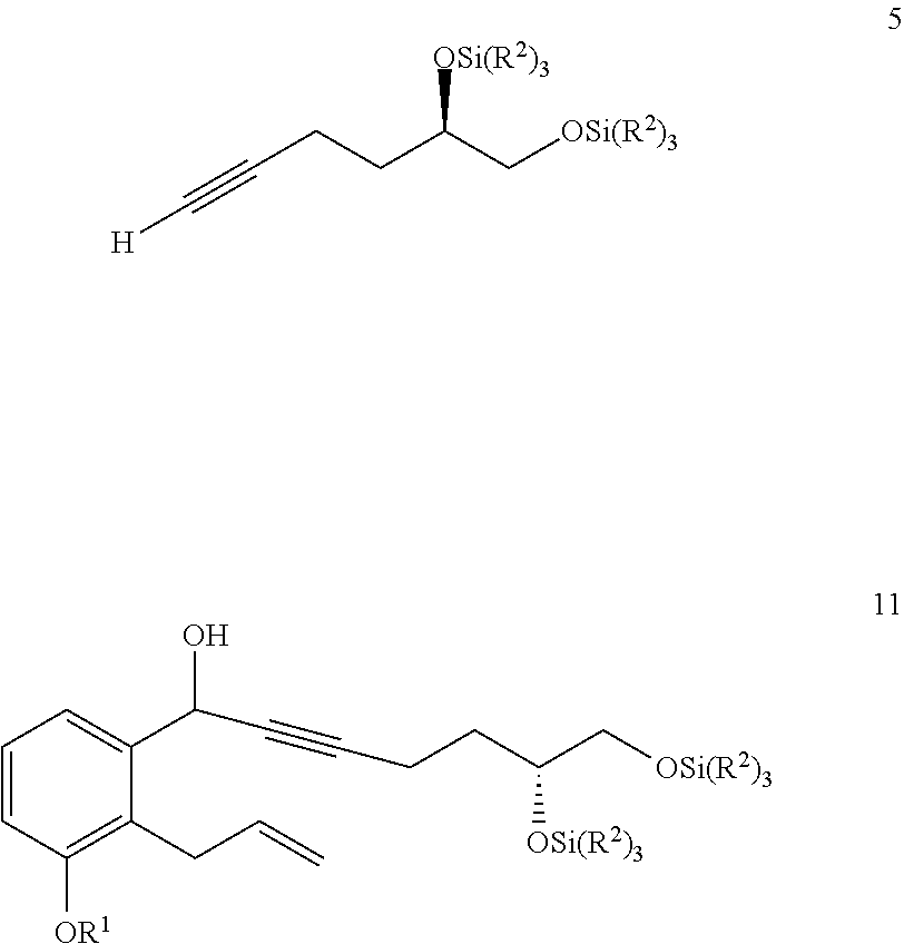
C1=CC([OR1])=C(CC=C)C(C(C#CCCC(C[OSi(R2)3])[OSi(R2)3])O)=C1.C(#CCCC(C[OSi(R2)3])[OSi(R2)3])[H]
